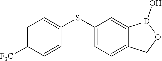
C1(SC2=CC=C([F3C])C=C2)=CC=C2C(=C1)B(O)OC2
